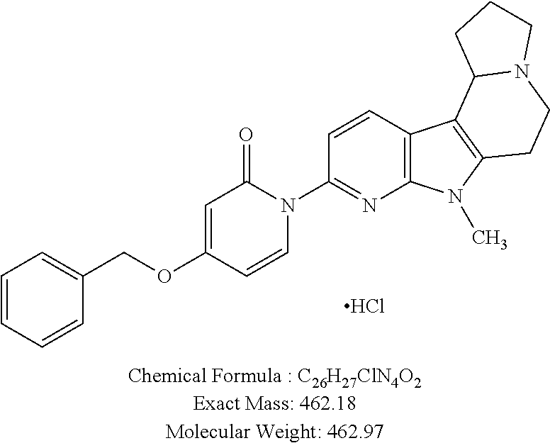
C1=CC=CC(COC2=CC(=O)N(C3=NC4=C(C=C3)C3=C(N4C)CCN4C3CCC4)C=C2)=C1.Cl
